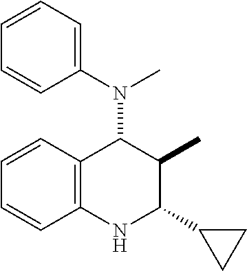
C12=C(C=CC=C1)C(N(C1=CC=CC=C1)C)C(C)C(C1CC1)N2
